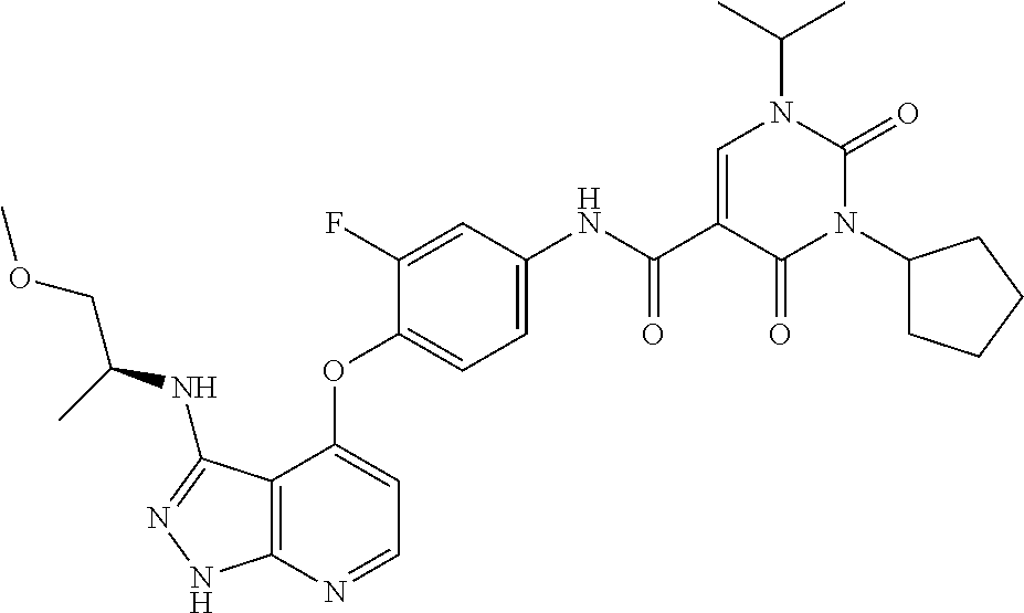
C12=C(N=CC=C1OC1=CC=C(NC(C3=CN(C(C)C)C(=O)N(C4CCCC4)C3=O)=O)C=C1F)NN=C2NC(COC)C
